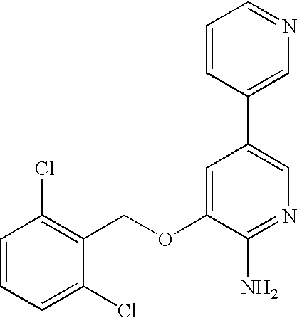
C1=CC=C(Cl)C(COC2=CC(C3=CN=CC=C3)=CN=C2N)=C1Cl
